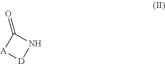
C1(=O)[A][D]N1
